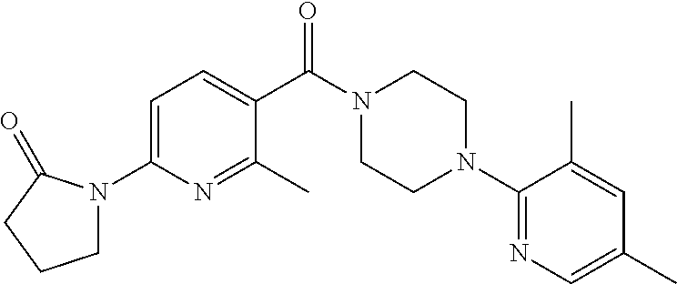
C1=C(N2CCCC2=O)N=C(C)C(C(N2CCN(C3=NC=C(C)C=C3C)CC2)=O)=C1
